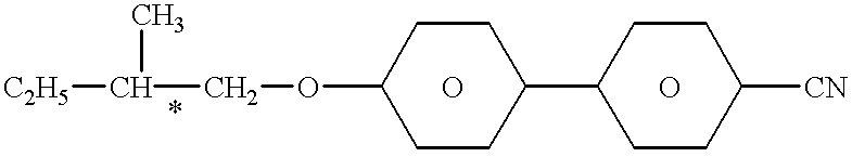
[C2H5]C(COC1CCC(C2CCC([CN])CC2)CC1)C.O.O
